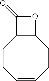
C1(=O)C2C(O1)CCC=CCC2
